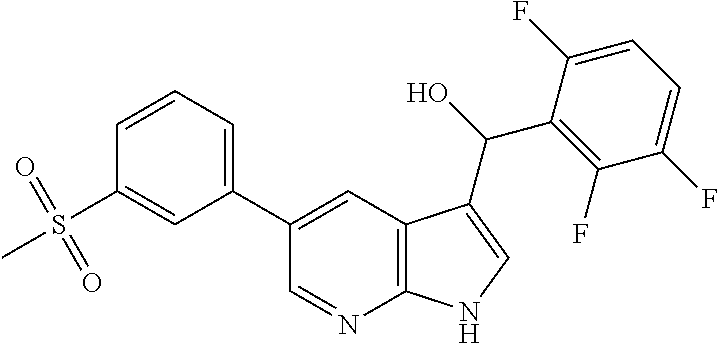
C12=C(C=C(C3=CC=CC(S(C)(=O)=O)=C3)C=N1)C(C(O)C1=C(F)C(F)=CC=C1F)=CN2
